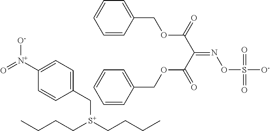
C([S+](CCCC)CCCC)C1=CC=C([N+](=O)[O-])C=C1.C1=CC(COC(C(C(=O)OCC2=CC=CC=C2)=NOS([O-])(=O)=O)=O)=CC=C1
